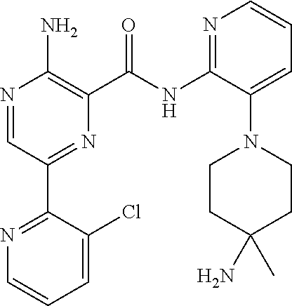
N1=C(NC(C2=C(N)N=CC(C3=NC=CC=C3Cl)=N2)=O)C(N2CCC(C)(N)CC2)=CC=C1
